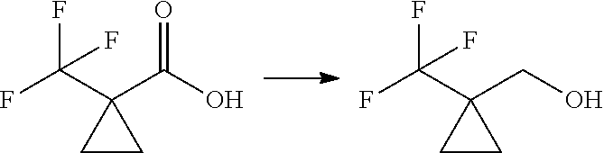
C1CC1(C(F)(F)F)C(O)=O.C1CC1(C(F)(F)F)CO
